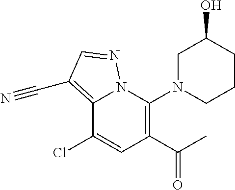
C12=C(C#N)C=NN1C(N1CCCC(O)C1)=C(C(C)=O)C=C2Cl
